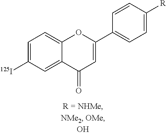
C1=C([125I])C=C2C(=C1)OC(C1=CC=C([R])C=C1)=CC2=O
